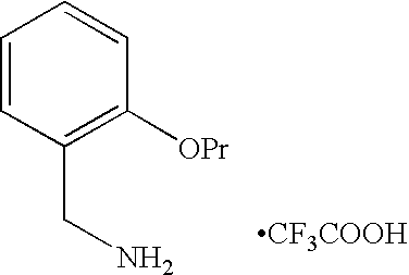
C1=CC(CN)=C([OPr])C=C1.[CF3COOH]
